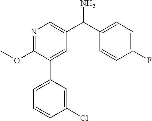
C1(OC)=NC=C(C(C2=CC=C(F)C=C2)N)C=C1C1=CC=CC(Cl)=C1
